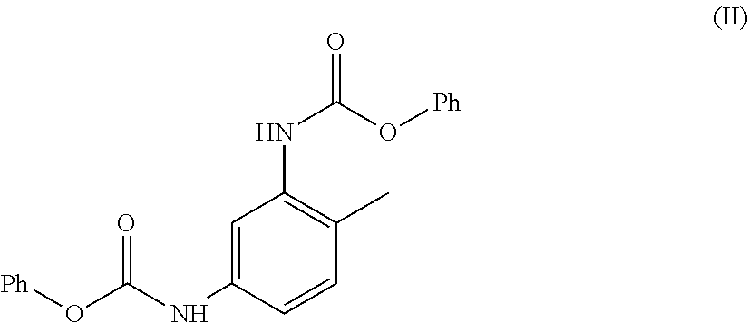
[Ph]OC(=O)NC1=CC(NC(O[Ph])=O)=C(C)C=C1
